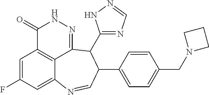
C1=C(F)C=C2C3=C1C(=O)NN=C3C(C1=NC=NN1)C(C1=CC=C(CN3CCC3)C=C1)C=N2
